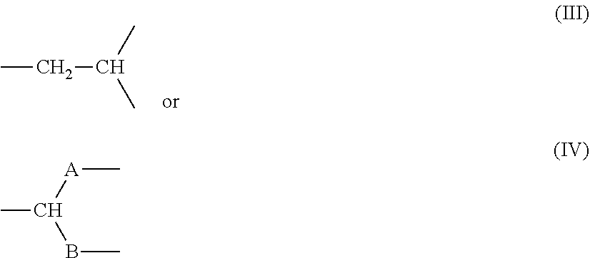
CCC(C)C.CC(BC)[A]C
